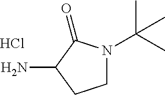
C1N(C(C)(C)C)C(=O)C(N)C1.Cl
